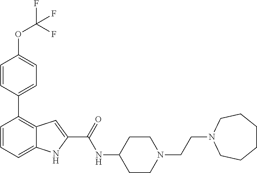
C1=CC=C2C(=C1C1=CC=C(OC(F)(F)F)C=C1)C=C(C(=O)NC1CCN(CCN3CCCCCC3)CC1)N2
